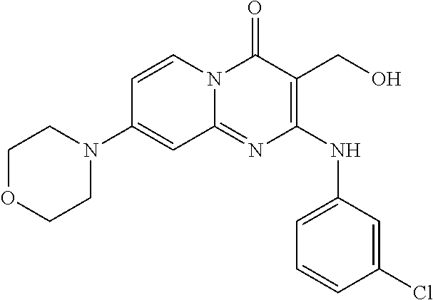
C1=CC(Cl)=CC(NC2=C(CO)C(=O)N3C(=N2)C=C(N2CCOCC2)C=C3)=C1
